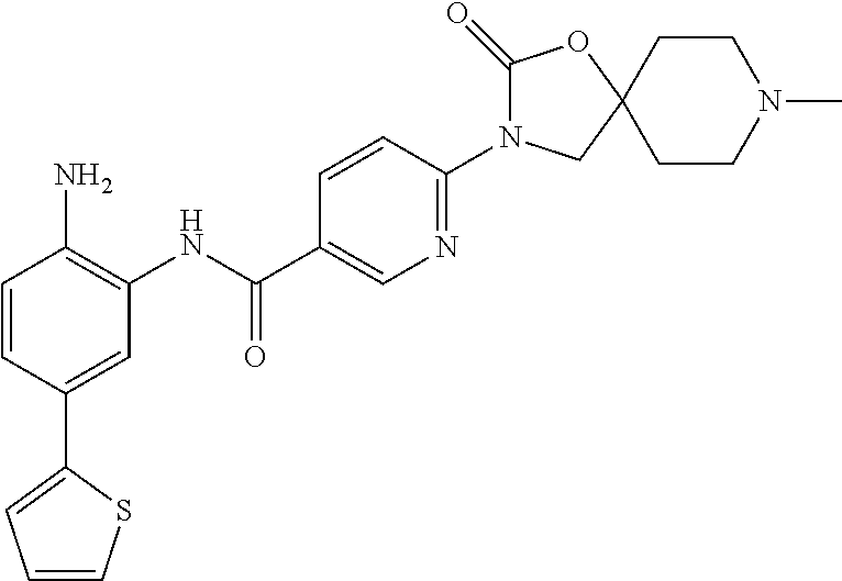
N1=C(N2C(=O)OC3(C2)CCN(C)CC3)C=CC(C(NC2=C(N)C=CC(C3=CC=CS3)=C2)=O)=C1
